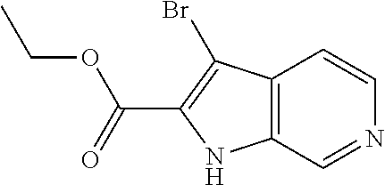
C12=C(C=NC=C1)NC(C(OCC)=O)=C2Br
